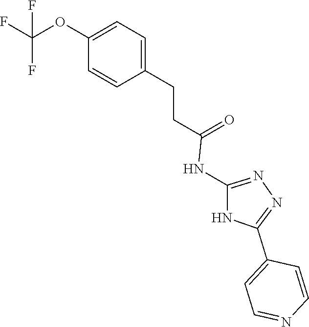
N1=C(NC(CCC2=CC=C(OC(F)(F)F)C=C2)=O)NC(C2=CC=NC=C2)=N1
